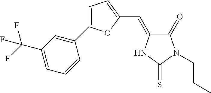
C1=C(C(F)(F)F)C=C(C2=CC=C(C=C3C(=O)N(CCC)C(=S)N3)O2)C=C1
